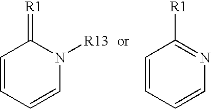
C1=CC=CN([R13])C1=[R1].C1=CC=CN=C1[R1]
